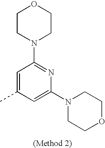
C1=C(C)C=C(N2CCOCC2)N=C1N1CCOCC1
